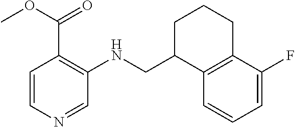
C1=C(F)C2=C(C=C1)C(CNC1=C(C(OC)=O)C=CN=C1)CCC2
